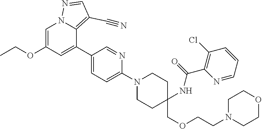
CCOC1=CN2C(=C(C#N)C=N2)C(C2=CC=C(N3CCC(COCCN4CCOCC4)(NC(=O)C4=C(Cl)C=CC=N4)CC3)N=C2)=C1
